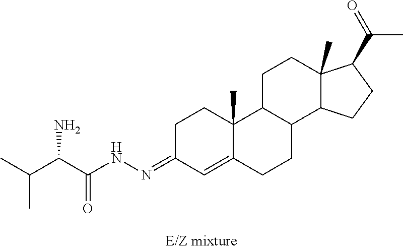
C(C(C(NN=C1C=C2C(C)(CC1)C1C(CC2)C2C(C)(CC1)C(C(=O)C)CC2)=O)N)(C)C
